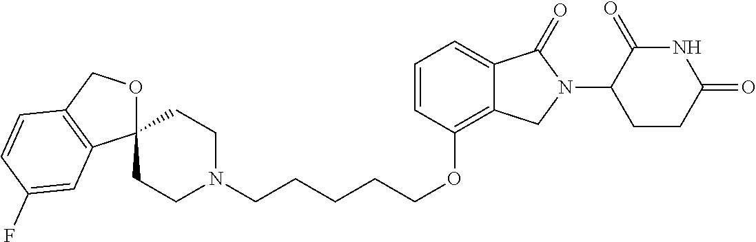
C(CCOC1=C2C(=CC=C1)C(=O)N(C1C(=O)NC(=O)CC1)C2)CCN1CCC2(CC1)OCC1=C2C=C(F)C=C1
